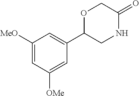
C1([MeO])=CC([OMe])=CC(C2CNC(=O)CO2)=C1
